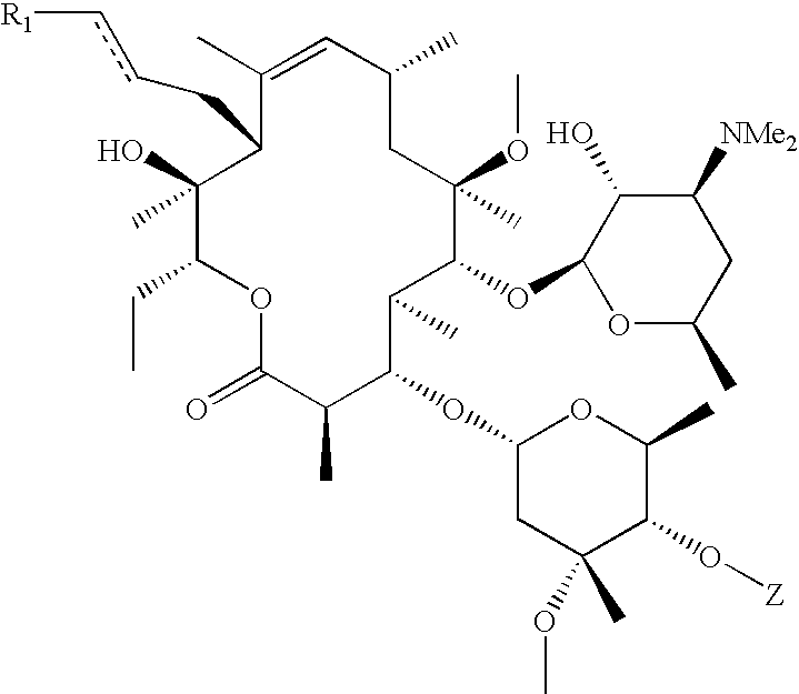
C1(C)(O)C(CC)OC(=O)C(C)C(OC2CC(C)(OC)C(O[Z])C(C)O2)C(C)C(OC2OC(C)CC([NMe2])C2O)C(OC)(C)CC(C)C=C(C)C1Ccc[R1]
